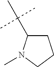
C(C)(C)(C)C1CCCN1C
